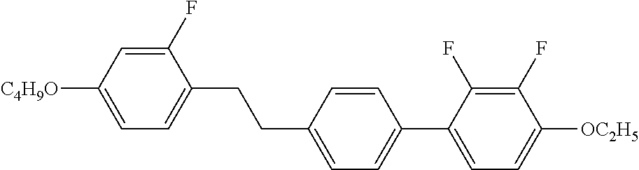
C1(F)=CC([C4H9O])=CC=C1CCC1=CC=C(C2=CC=C([OC2H5])C(F)=C2F)C=C1
